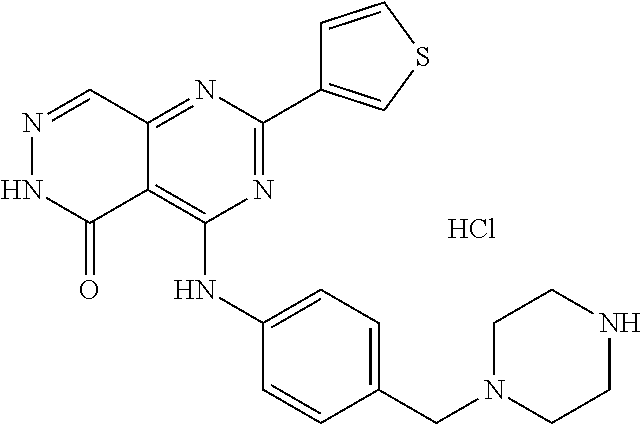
N1=C(C2=CSC=C2)N=C2C(=C1NC1=CC=C(CN3CCNCC3)C=C1)C(=O)NN=C2.Cl
